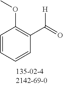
C1=CC=CC(C(=O)[H])=C1OC
